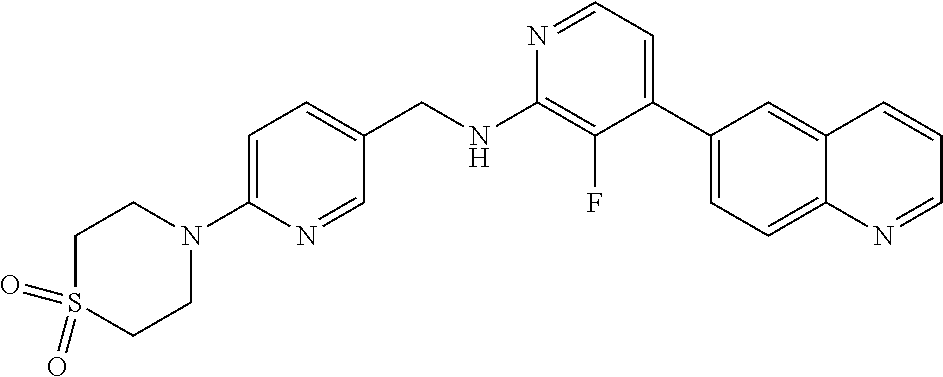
N1=CC=C(C2=CC=C3C(=C2)C=CC=N3)C(F)=C1NCC1=CC=C(N2CCS(=O)(=O)CC2)N=C1
